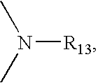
N([R13])(C)C
